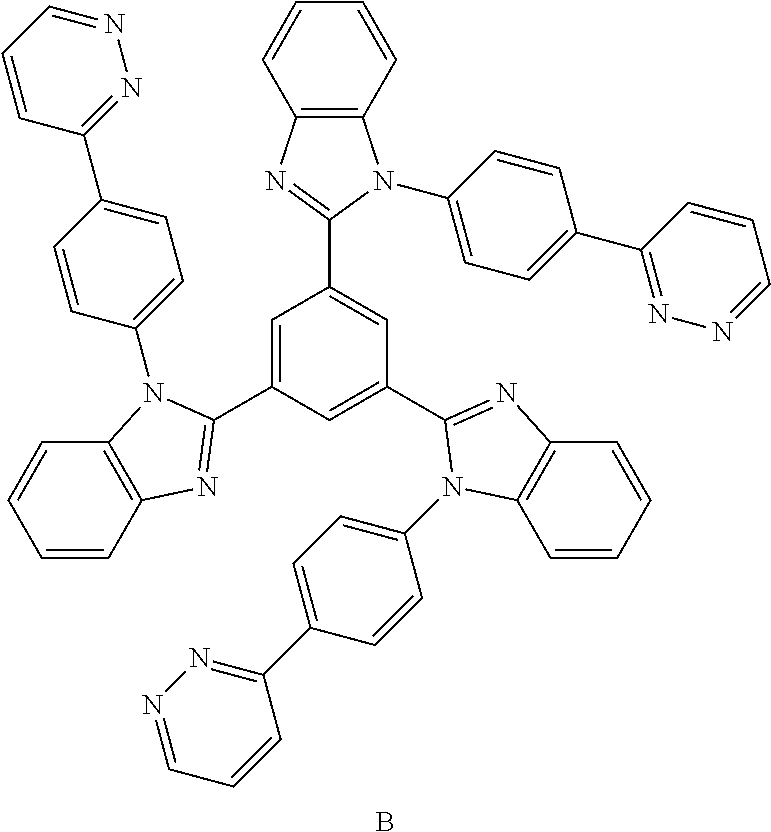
C1=C(C2=NC3=C(C=CC=C3)N2C2=CC=C(C3=NN=CC=C3)C=C2)C=C(C2=NC3=C(C=CC=C3)N2C2=CC=C(C3=NN=CC=C3)C=C2)C=C1C1=NC2=C(N1C1=CC=C(C3=NN=CC=C3)C=C1)C=CC=C2.B
